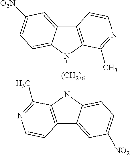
C12=C(N([(CH2)6]N3C4=C(C5=CC([NO2])=CC=C35)C=CN=C4C)C3=CC=C([O2N])C=C13)C(C)=NC=C2
